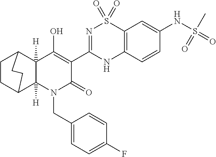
C1CC2C3([H])C([H])(C1CC2)C(O)=C(C1=NS(=O)(=O)C2=C(N1)C=CC(NS(C)(=O)=O)=C2)C(=O)N3CC1=CC=C(F)C=C1
